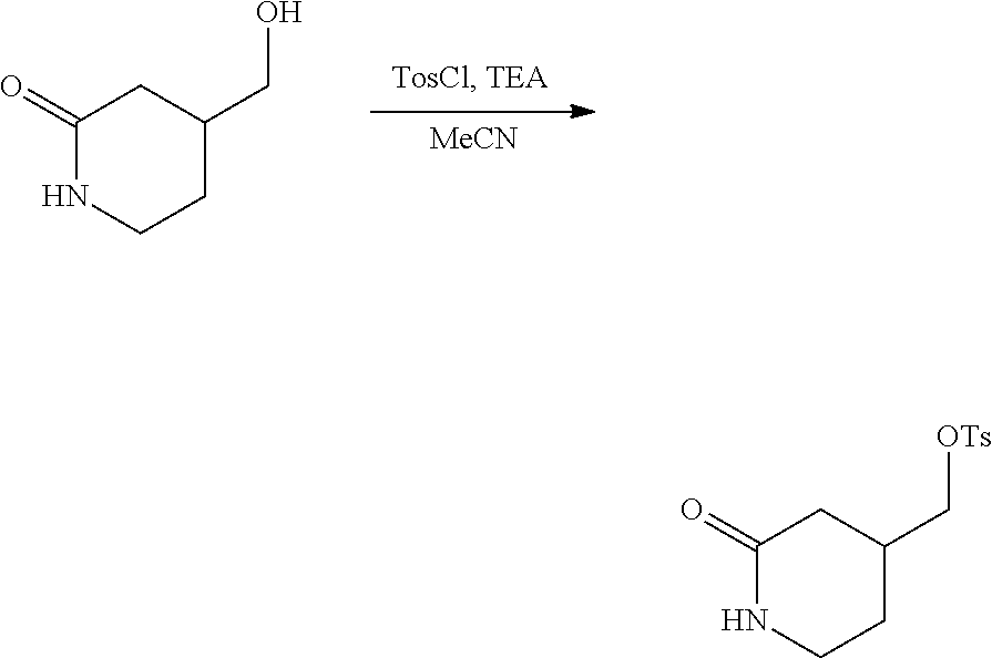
C1(=O)NCCC(CO)C1.[MeCN].C1(=O)NCCC(C[OTs])C1
